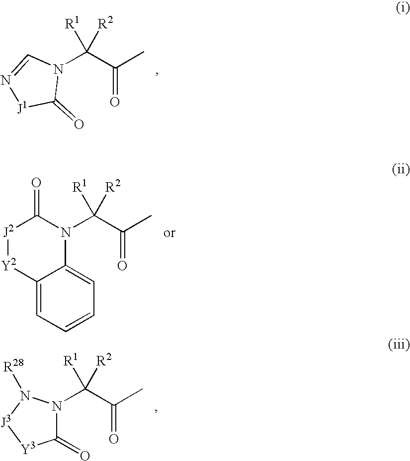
N1(C(C(C)=O)([R1])[R2])C=N[J1]C1=O.N1(C(C(C)=O)([R1])[R2])C(=O)[J2][Y2]C2=CC=CC=C12.C1(=O)N(C(C(C)=O)([R1])[R2])N([R28])[J3][Y3]1
